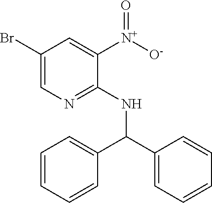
C1(Br)=CN=C(NC(C2=CC=CC=C2)C2=CC=CC=C2)C([N+]([O-])=O)=C1
